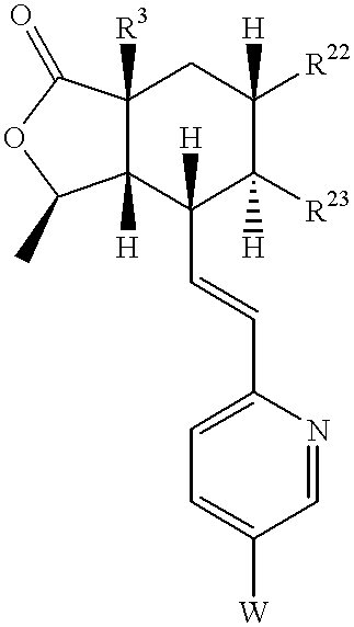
C12([R3])C([H])(C(C=CC3=CC=C([W])C=N3)([H])C([R23])([H])C([R22])([H])C1)C(C)OC2=O
